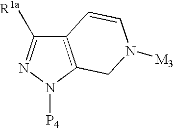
C12=C(N([P4])N=C1[R1a])CN([M3])C=C2
